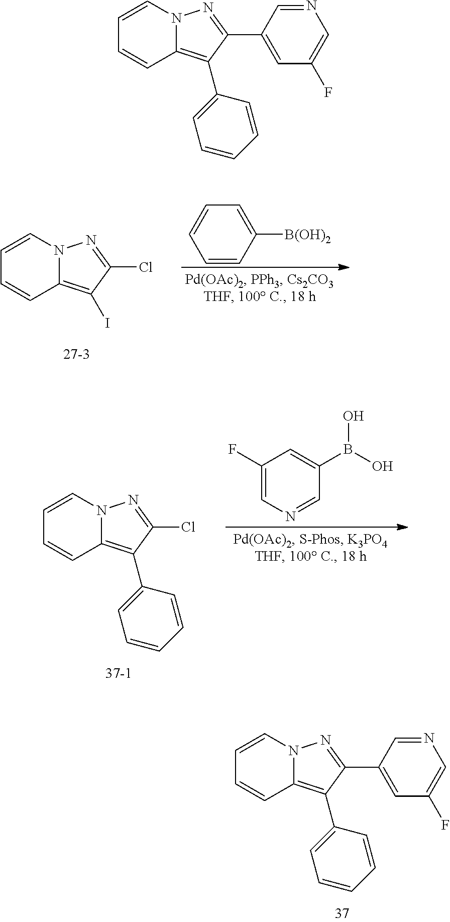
C1=CN2C(=C(C3=CC=CC=C3)C(C3=CC(F)=CN=C3)=N2)C=C1.C1([B(OH)2])=CC=CC=C1.C1=CN2C(=C(I)C(Cl)=N2)C=C1.C1(F)=CN=CC(B(O)O)=C1.C1=CN2C(=C(C3=CC=CC=C3)C(Cl)=N2)C=C1.C12=C(C3=CC=CC=C3)C(C3=CC(F)=CN=C3)=NN1C=CC=C2
